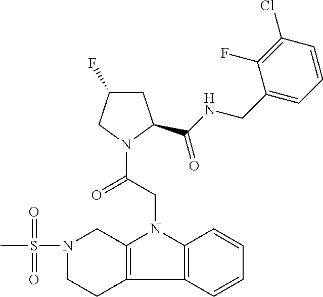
C1C(F)CN(C(=O)CN2C3=C(C4=C2C=CC=C4)CCN(S(C)(=O)=O)C3)C1C(=O)NCC1=CC=CC(Cl)=C1F
